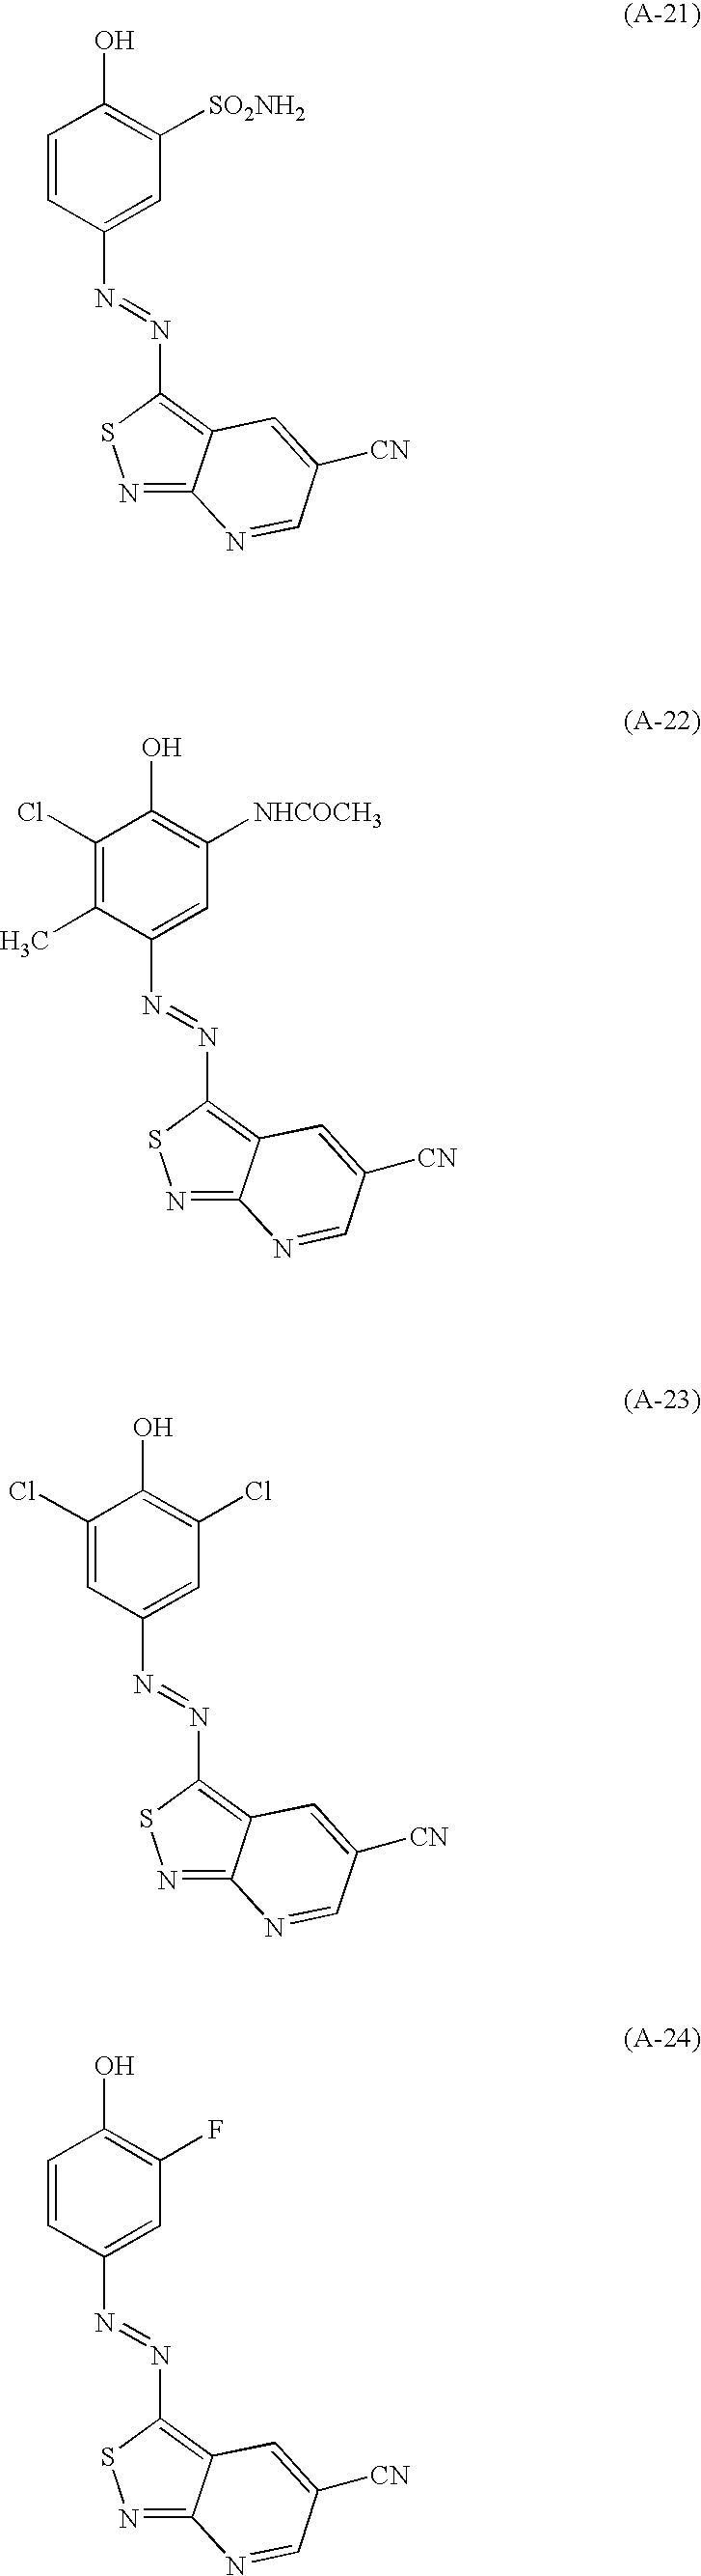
C1=CC(O)=C([SO2NH2])C=C1N=NC1=C2C(=NS1)N=CC([CN])=C2.C1(C)=C(Cl)C(O)=C([NHCOCH3])C=C1N=NC1=C2C(=NS1)N=CC([CN])=C2.C1=C(Cl)C(O)=C(Cl)C=C1N=NC1=C2C(=NS1)N=CC([CN])=C2.C1=CC(O)=C(F)C=C1N=NC1=C2C(=NS1)N=CC([CN])=C2
